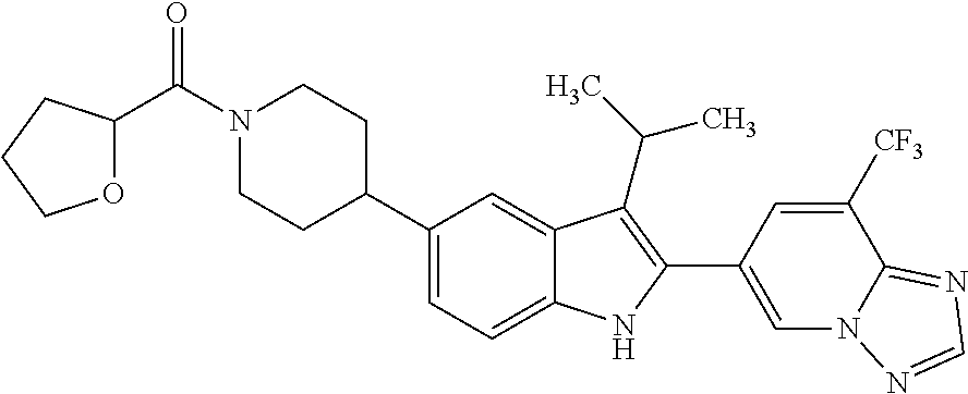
C(N1CCC(C2=CC=C3C(=C2)C(C(C)C)=C(C2=CN4C(=NC=N4)C([CF3])=C2)N3)CC1)(=O)C1OCCC1
